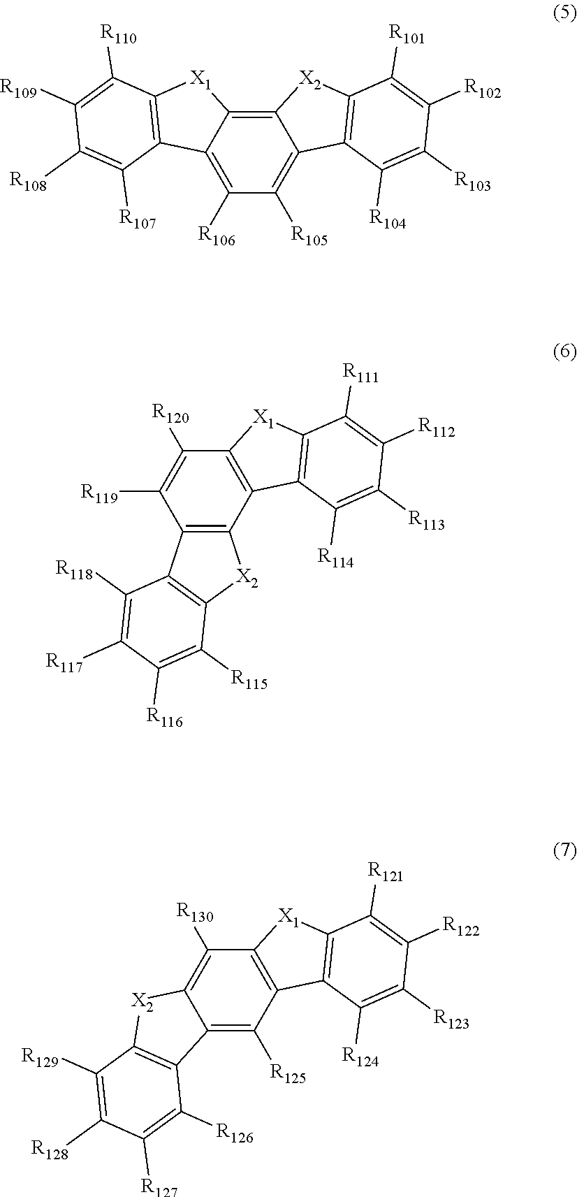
C1([R106])=C2C(=C3C(=C1[R105])C1=C([X2]3)C([R101])=C([R102])C([R103])=C1[R104])[X1]C1=C2C([R107])=C([R108])C([R109])=C1[R110].C12=C(C3=C(C([R120])=C1[R119])[X1]C1=C3C([R114])=C([R113])C([R112])=C1[R111])[X2]C1=C2C([R118])=C([R117])C([R116])=C1[R115].C12=C([R125])C3=C(C([R130])=C1[X2]C1=C2C([R126])=C([R127])C([R128])=C1[R129])[X1]C1=C3C([R124])=C([R123])C([R122])=C1[R121]
